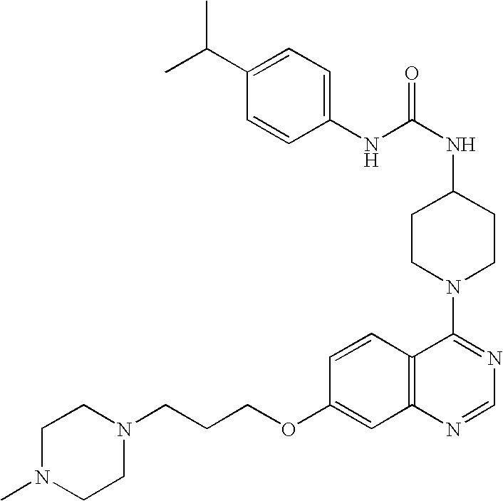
C1(NC(NC2CCN(C3=NC=NC4=C3C=CC(OCCCN3CCN(C)CC3)=C4)CC2)=O)=CC=C(C(C)C)C=C1
